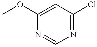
COC1=CC(Cl)=NC=N1
